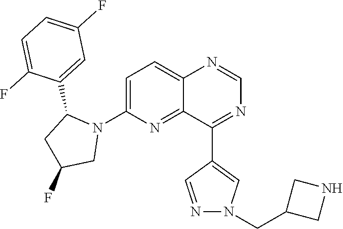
C1=C(N2C(C3=CC(F)=CC=C3F)CC(F)C2)N=C2C(=C1)N=CN=C2C1=CN(CC2CNC2)N=C1
